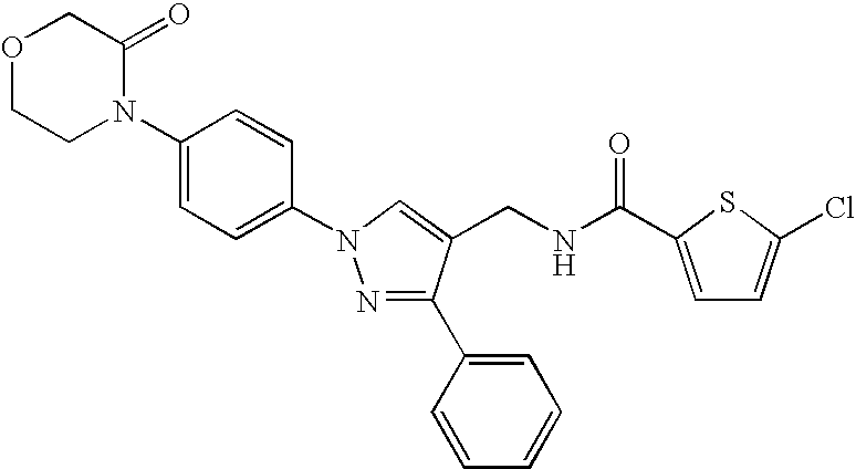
C1=C(N2CCOCC2=O)C=CC(N2N=C(C3=CC=CC=C3)C(CNC(=O)C3=CC=C(Cl)S3)=C2)=C1
